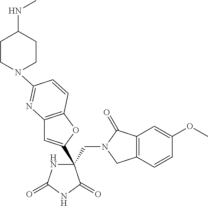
C(C1(C2=CC3=C(O2)C=CC(N2CCC(NC)CC2)=N3)NC(=O)NC1=O)N1CC2=C(C1=O)C=C(OC)C=C2
